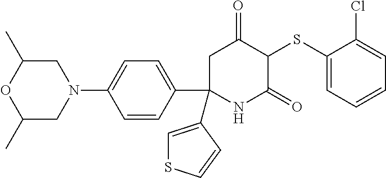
C1(SC2C(=O)CC(C3=CC=C(N4CC(C)OC(C)C4)C=C3)(C3=CSC=C3)NC2=O)=CC=CC=C1Cl
